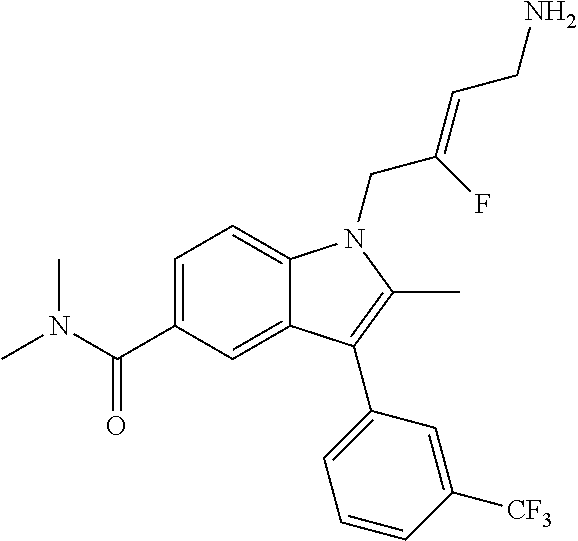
C1=C(C(N(C)C)=O)C=C2C(=C1)N(CC(=CCN)F)C(C)=C2C1=CC=CC([CF3])=C1
